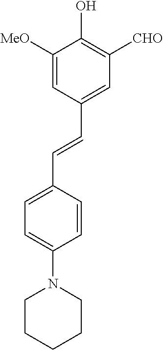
C1=C(C=CC2=CC([CHO])=C(O)C([MeO])=C2)C=CC(N2CCCCC2)=C1
